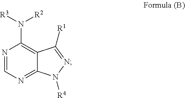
N1=CN=C2C(=C1N([R2])[R3])C([R1])=NN2[R4]
